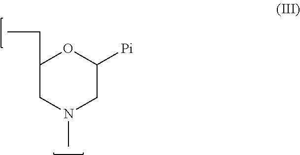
C1(CC)CN(C)CC([Pi])O1
